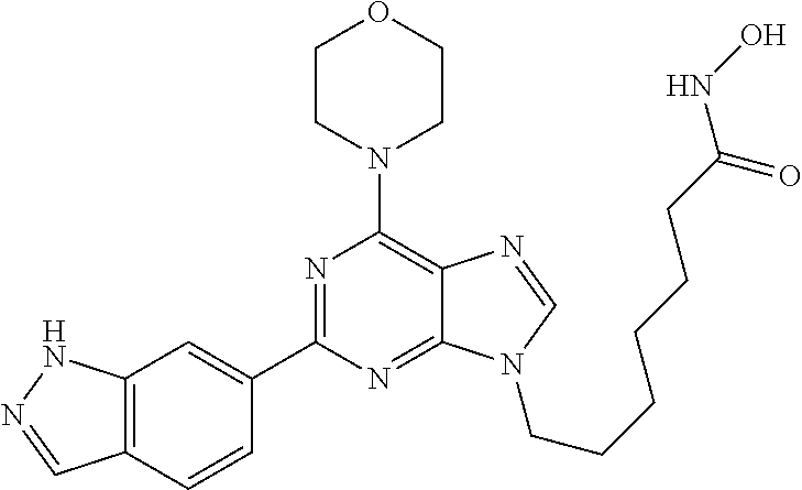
C1CN(C2=C3C(=NC(C4=CC5=C(C=C4)C=NN5)=N2)N(CCCCCCC(NO)=O)C=N3)CCO1
